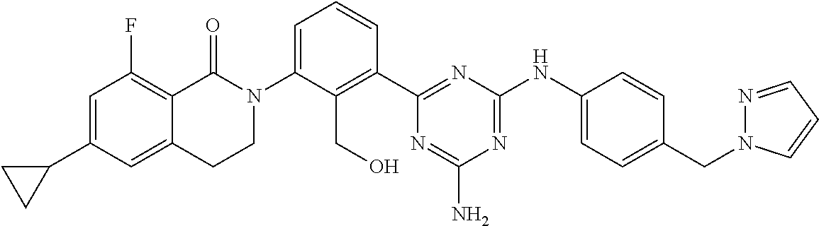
N1(C2=CC=CC(C3=NC(NC4=CC=C(CN5N=CC=C5)C=C4)=NC(N)=N3)=C2CO)C(=O)C2=C(F)C=C(C3CC3)C=C2CC1
